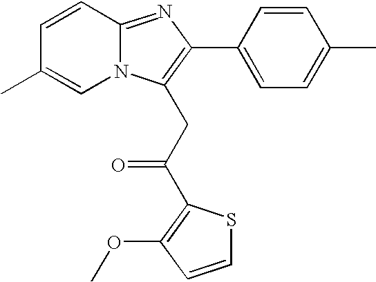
C1=CC2=NC(C3=CC=C(C)C=C3)=C(CC(=O)C3=C(OC)C=CS3)N2C=C1C
